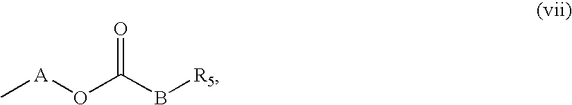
C[A]OC(B[R5])=O
